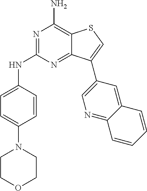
C1(N2CCOCC2)=CC=C(NC2=NC(N)=C3C(=N2)C(C2=CN=C4C(=C2)C=CC=C4)=CS3)C=C1
